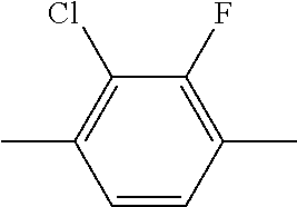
C1=CC(C)=C(F)C(Cl)=C1C
